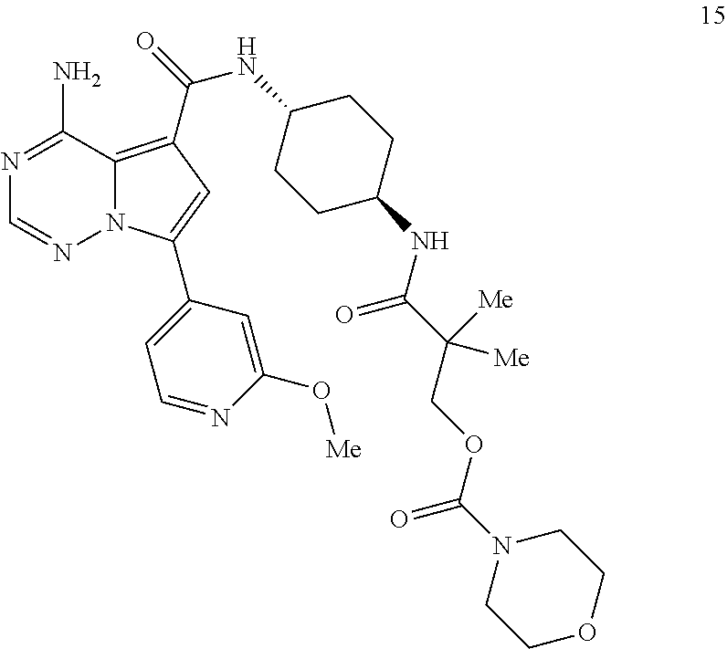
N1=C(N)C2=C(C(=O)NC3CCC(NC(C([Me])(COC(N4CCOCC4)=O)[Me])=O)CC3)C=C(C3=CC=NC(O[Me])=C3)N2N=C1
